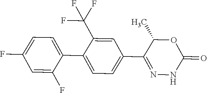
C1(F)=CC=C(C2=CC=C(C3=NNC(=O)OC3C)C=C2C(F)(F)F)C(F)=C1
